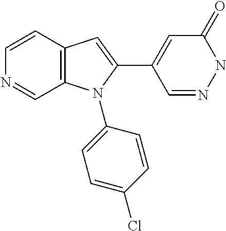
C1=CC2=C(C=N1)N(C1=CC=C(Cl)C=C1)C(C1=CC(=O)NN=C1)=C2
